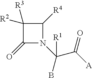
C1([R3])([R2])C(=O)N(C(B)([R1])C(=O)[A])C1[R4]
